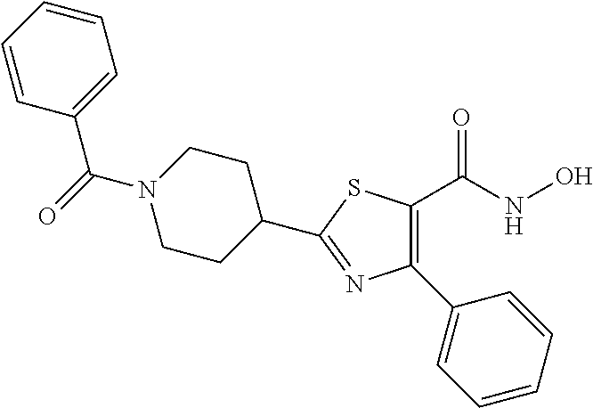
C1=CC=CC(C2=C(C(NO)=O)SC(C3CCN(C(=O)C4=CC=CC=C4)CC3)=N2)=C1
